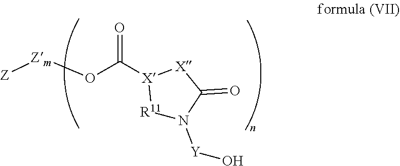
[Z][Zm]OC([X]1[R11]N([Y]O)C(=O)[X]1)=O
